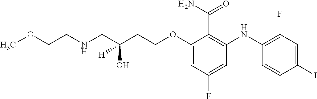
C(OC1=CC(F)=CC(NC2=C(F)C=C(I)C=C2)=C1C(N)=O)CC(O)(CNCCOC)[H]
